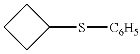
C1(S[C6H5])CCC1
